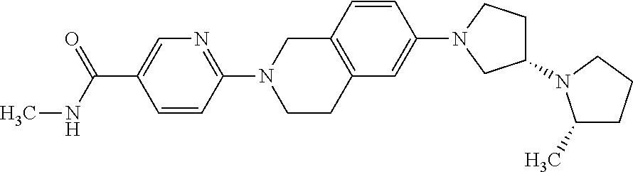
C1(N2C(C)CCC2)CCN(C2=CC3=C(C=C2)CN(C2=NC=C(C(NC)=O)C=C2)CC3)C1
